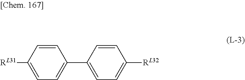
[RL31]C1=CC=C(C2=CC=C([RL32])C=C2)C=C1
